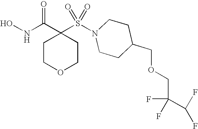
C1(S(N2CCC(COCC(F)(F)C(F)F)CC2)(=O)=O)(C(NO)=O)CCOCC1
